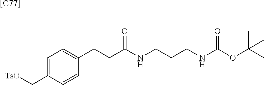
C1=C(C[TsO])C=CC(CCC(NCCCNC(OC(C)(C)C)=O)=O)=C1.[[C77]]
